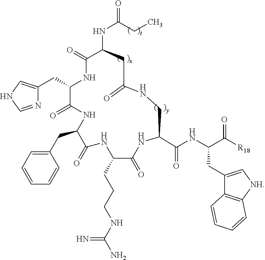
C1(=O)C(CCCNC(N)=N)NC(=O)C(CC2=CC=CC=C2)NC(=O)C(CC2=CNC=N2)NC(=O)C(NC(CC)=O)CC(=O)NCC(C(NC(C([R18])=O)CC2=C[NH]C3=C2C=CC=C3)=O)N1
